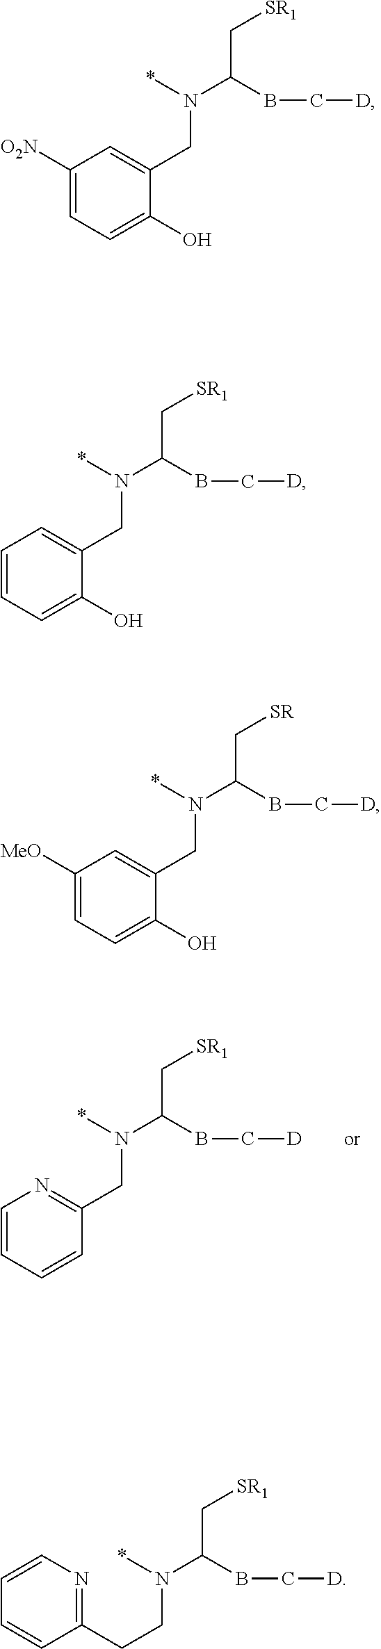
C1=CC=CC(CN(*)C(BC[D])C[SR1])=N1.C1([O2N])=CC=C(O)C(CN(*)C(BC[D])C[SR1])=C1.C1=CC=C(O)C(CN(*)C(BC[D])C[SR1])=C1.C1([MeO])=CC=C(O)C(CN(*)C(BC[D])C[SR])=C1.C1=CN=C(CCN(*)C(BC[D])C[SR1])C=C1
